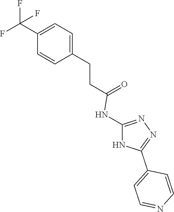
C1=C(CCC(=O)NC2=NN=C(C3=CC=NC=C3)N2)C=CC(C(F)(F)F)=C1
